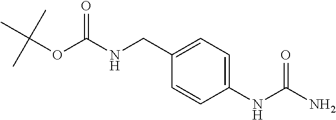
C1=CC(CNC(OC(C)(C)C)=O)=CC=C1NC(N)=O
